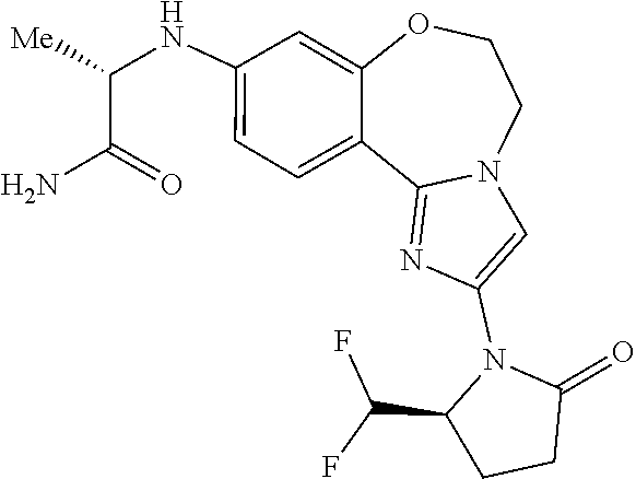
C(C1CCC(=O)N1C1=CN2C(=N1)C1=CC=C(NC(C(N)=O)[Me])C=C1OCC2)(F)F
